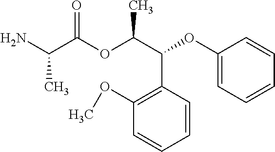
NC(C(OC(C(C1=C(OC)C=CC=C1)OC1=CC=CC=C1)C)=O)C
